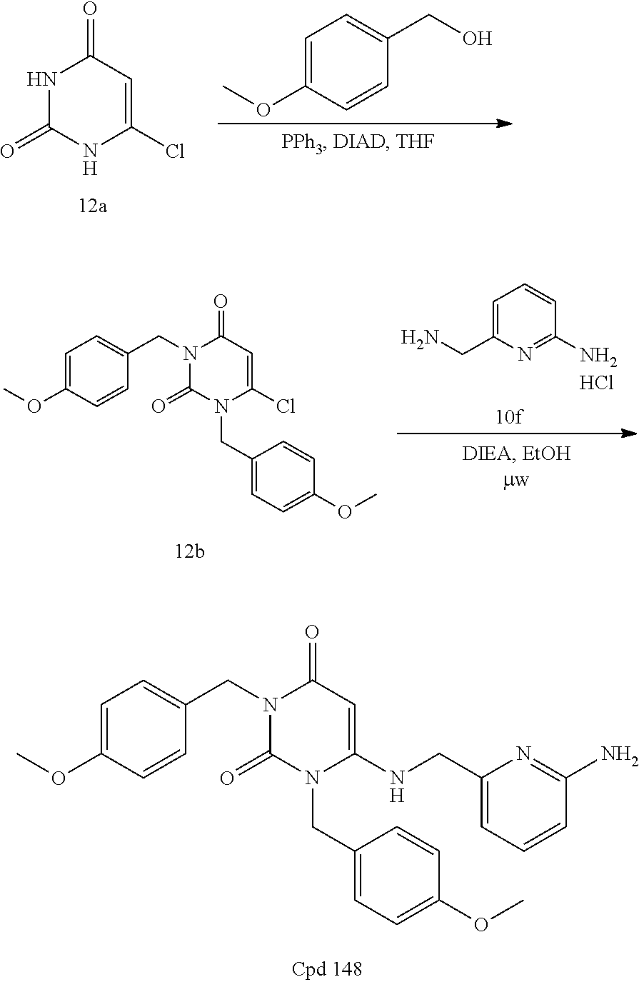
C1(CN2C(=O)N(CC3=CC=C(OC)C=C3)C(=O)C=C2NCC2=CC=CC(N)=N2)=CC=C(OC)C=C1.N1C(=O)NC(=O)C=C1Cl.C1=C(OC)C=CC(CO)=C1.C1=C(CN)N=C(N)C=C1.Cl.C1(CN2C(=O)N(CC3=CC=C(OC)C=C3)C(=O)C=C2Cl)=CC=C(OC)C=C1
